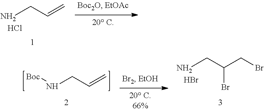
C(CN)=C.Cl.C(Br)(CN)CBr.Br.C(CN[Boc])=C
